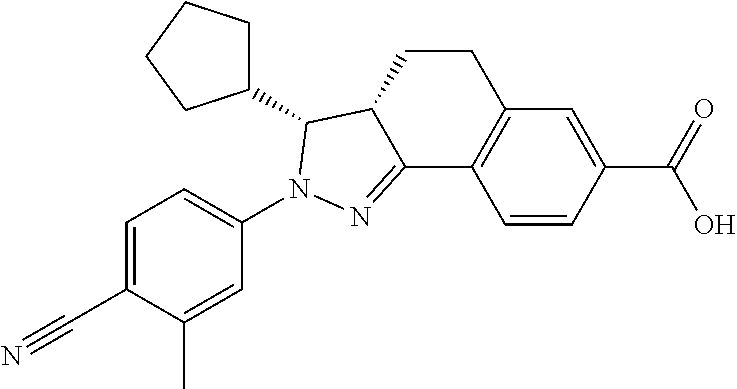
C12=C(C=C(C(=O)O)C=C1)CCC1C2=NN(C2=CC=C(C#N)C(C)=C2)C1C1CCCC1
